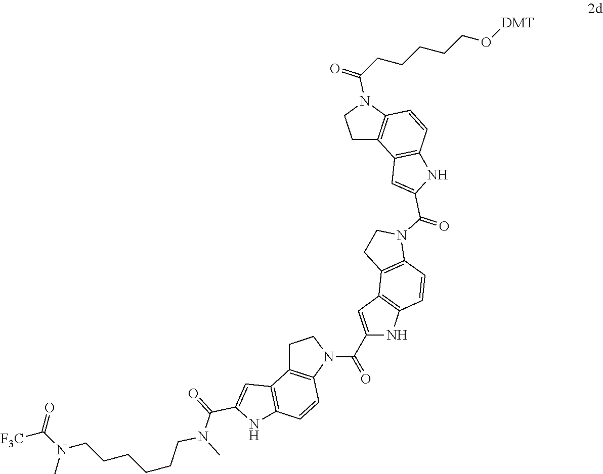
N(C(=O)C1=CC2=C(C=CC3=C2CCN3C(C2=CC3=C(C=CC4=C3CCN4C(=O)C3=CC4=C(C=CC5=C4CCN5C(CCCCCO[DMT])=O)N3)N2)=O)N1)(CCCCCCN(C([F3C])=O)C)C
